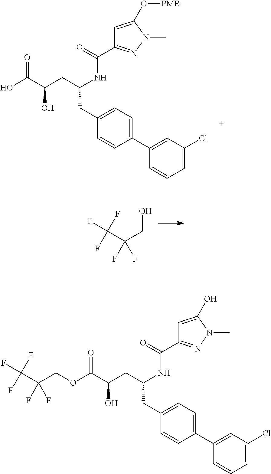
O=C(C(CC(NC(C1=NN(C)C(O)=C1)=O)CC1=CC=C(C2=CC(Cl)=CC=C2)C=C1)O)OCC(F)(F)C(F)(F)F.O=C(C(CC(NC(C1=NN(C)C(O[PMB])=C1)=O)CC1=CC=C(C2=CC(Cl)=CC=C2)C=C1)O)O.FC(C(F)(F)CO)(F)F
